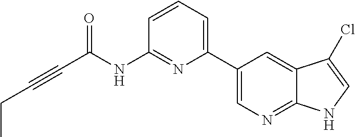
C(#CC(NC1=NC(C2=CN=C3C(=C2)C(Cl)=CN3)=CC=C1)=O)CC
